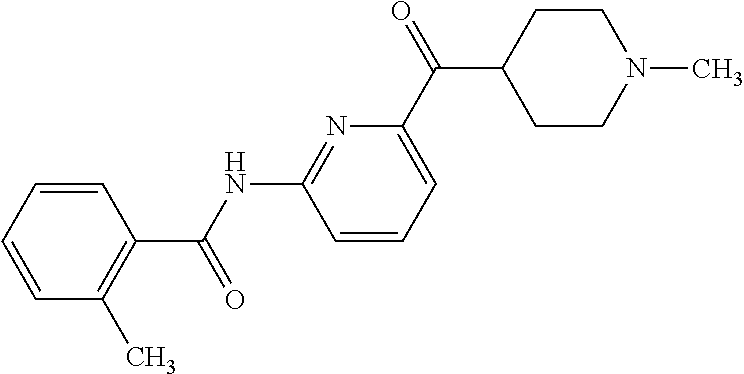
C1(C(NC2=NC(C(C3CCN(C)CC3)=O)=CC=C2)=O)=C(C)C=CC=C1
